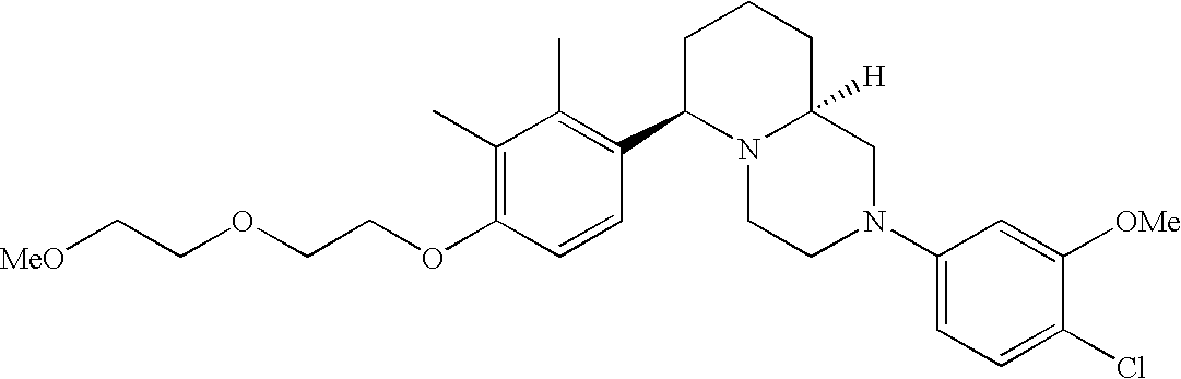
C1(C)=C(OCCOCC[MeO])C=CC(C2N3C([H])(CCC2)CN(C2=CC=C(Cl)C([OMe])=C2)CC3)=C1C
